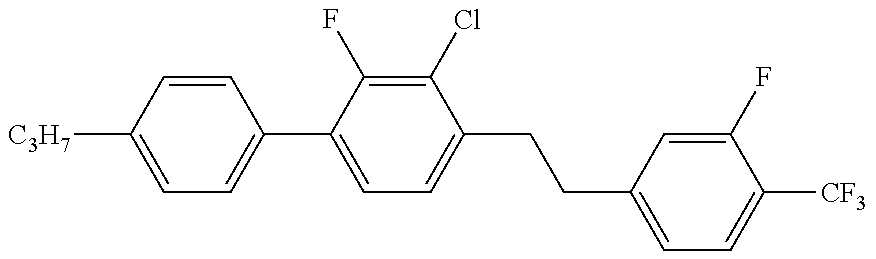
C1=C([C3H7])C=CC(C2=CC=C(CCC3=CC=C([CF3])C(F)=C3)C(Cl)=C2F)=C1
